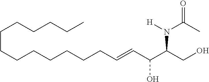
C(CCCCCC=CC(C(CO)N([H])C(C)=O)O)CCCCCCC
